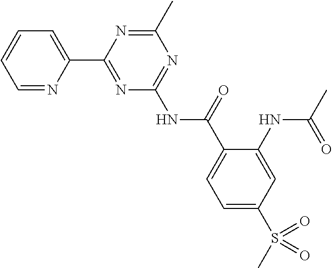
C1=NC(C2=NC(NC(C3=CC=C(S(C)(=O)=O)C=C3NC(C)=O)=O)=NC(C)=N2)=CC=C1
